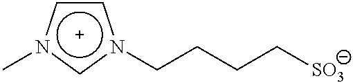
c1cn(C)cn1CCCC[SO3]
